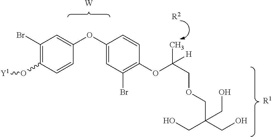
C1(Br)=C(O[Y1])C=CC(OC2=CC(Br)=C(OC(COCC(CO)(CO)CO)(C)[H])C=C2)=C1.[R2].[R1].[W]
